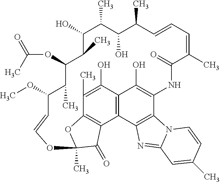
C1(O)C(C)C(O)C(C)C=CC=C(C)C(=O)NC2=C(O)C3=C(C4=C(C(C)=C3O)OC(C)(C4=O)OC=CC(OC)C(C)C(OC(C)=O)C1C)C1=C2N2C(=N1)C=C(C)C=C2
